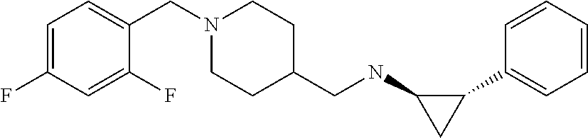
C1(C2=CC=CC=C2)C(NCC2CCN(CC3=CC=C(F)C=C3F)CC2)C1
